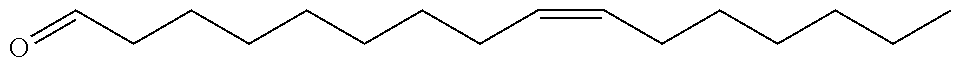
C(CCCCCCCC=CCCCCCC)=O
